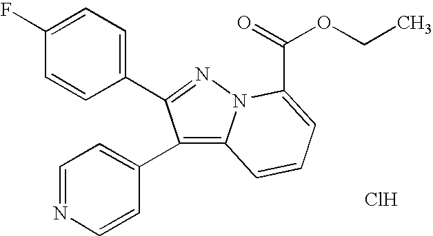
C1(F)=CC=C(C2=NN3C(=C2C2=CC=NC=C2)C=CC=C3C(OCC)=O)C=C1.Cl
